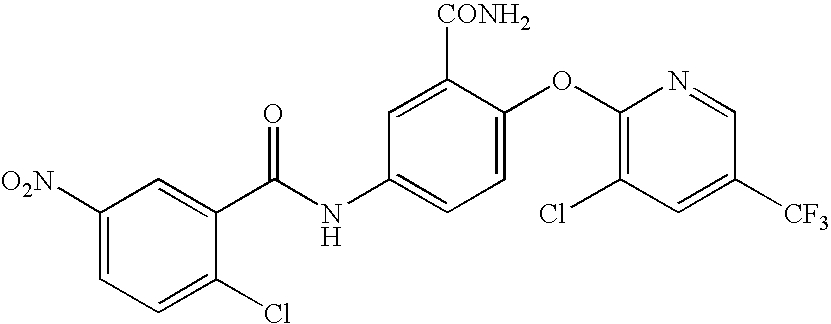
C1([O2N])=CC=C(Cl)C(C(NC2=CC=C(OC3=C(Cl)C=C([CF3])C=N3)C([CONH2])=C2)=O)=C1
